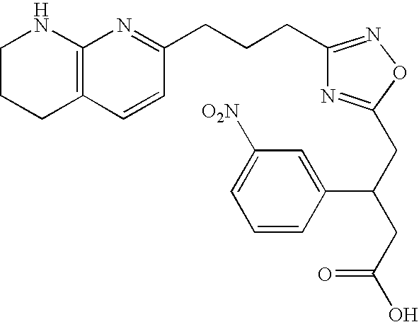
C1CCC2=C(N1)N=C(CCCC1=NOC(CC(CC(O)=O)C3=CC([O2N])=CC=C3)=N1)C=C2
